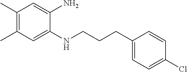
C1(C)=C(C)C=C(NCCCC2=CC=C(Cl)C=C2)C(N)=C1
